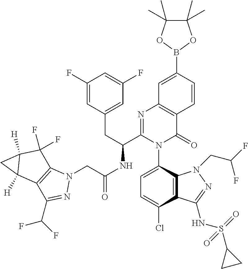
C1=C(Cl)C2=C(C(N3C(=O)C4=C(N=C3C(CC3=CC(F)=CC(F)=C3)NC(CN3C5=C(C(C(F)F)=N3)C3([H])C([H])(C5(F)F)C3)=O)C=C(B3OC(C)(C)C(C)(C)O3)C=C4)=C1)N(CC(F)F)N=C2NS(C1CC1)(=O)=O
